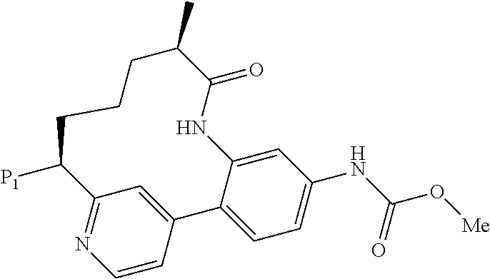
C1=C2C(=CC=C1NC(O[Me])=O)C1=CC(=NC=C1)C([P1])CCCC(C)C(=O)N2
